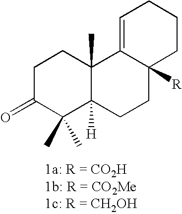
C1C(=O)C(C)(C)C2([H])C(C)(C1)C1=CCCCC1([R])CC2
